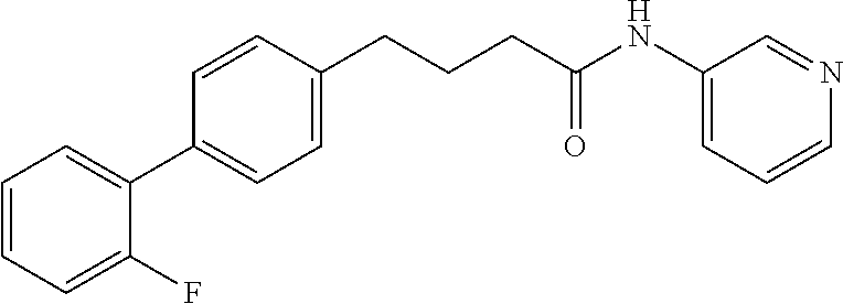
C1=CC=C(F)C(C2=CC=C(CCCC(NC3=CC=CN=C3)=O)C=C2)=C1
